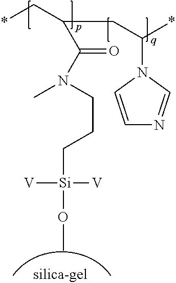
*CC(CC(*)N1C=NC=C1)C(N(CCC[Si]([V])([V])OC)C)=O
